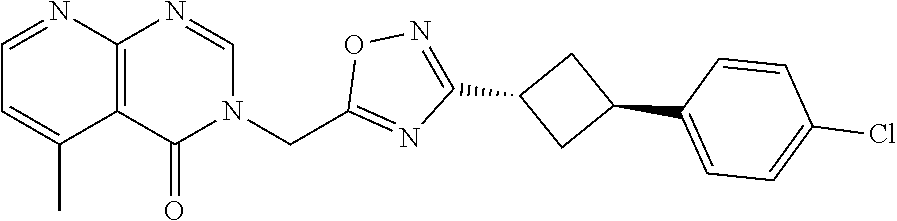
C12=C(C(=O)N(CC3=NC(C4CC(C5=CC=C(Cl)C=C5)C4)=NO3)C=N1)C(C)=CC=N2
